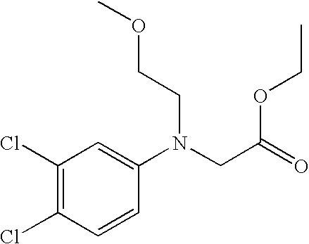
C(C(=O)OCC)N(C1=CC(Cl)=C(Cl)C=C1)CCOC
